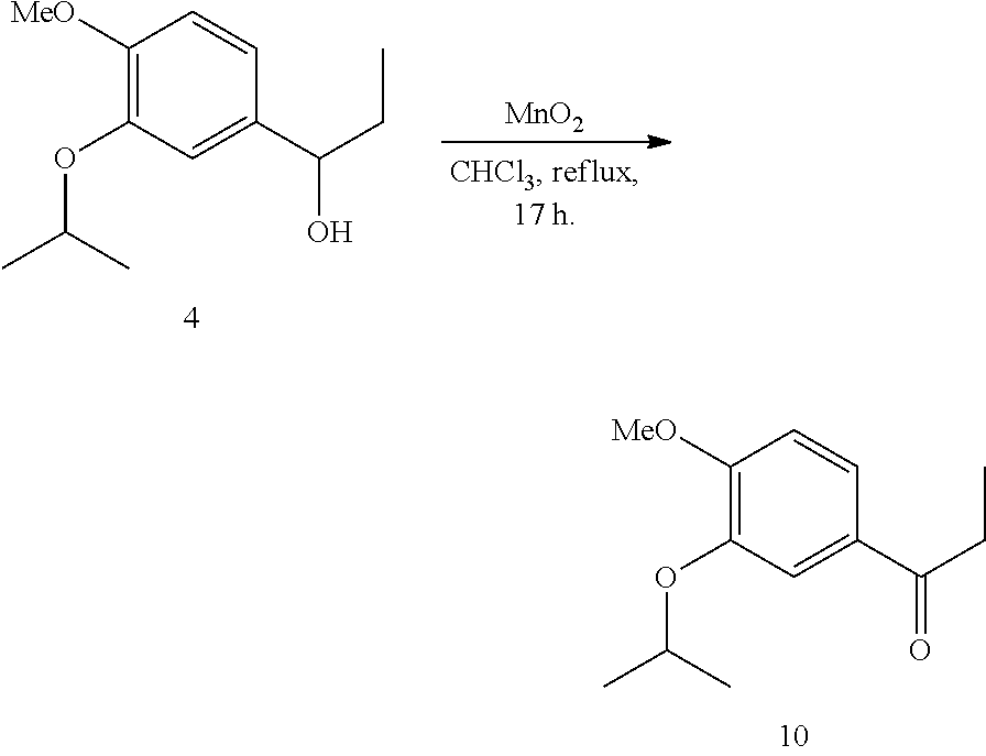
C1([MeO])=C(OC(C)C)C=C(C(CC)=O)C=C1.[MnO2].C1([MeO])=C(OC(C)C)C=C(C(CC)O)C=C1
